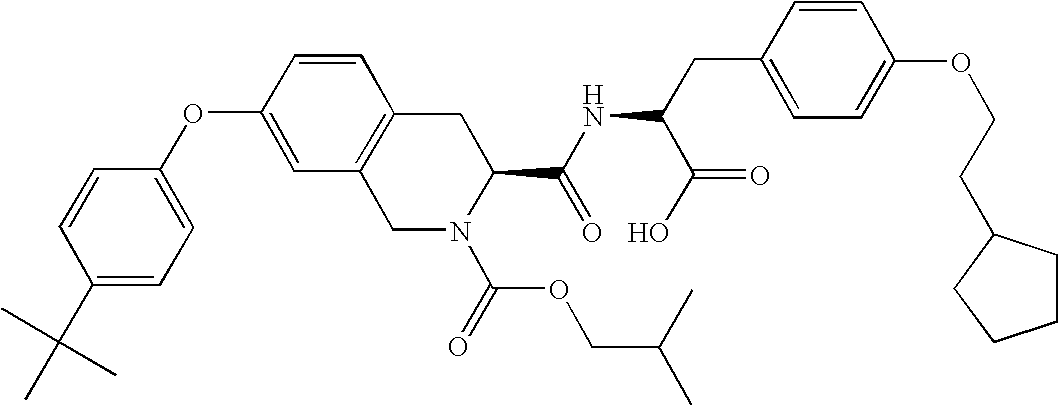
C1=CC(C(C)(C)C)=CC=C1OC1=CC2=C(C=C1)CC(C(NC(CC1=CC=C(OCCC3CCCC3)C=C1)C(O)=O)=O)N(C(=O)OCC(C)C)C2
